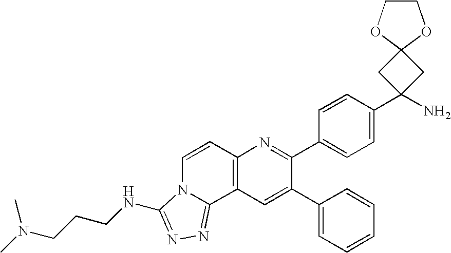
C12=C(C=C(C3=CC=CC=C3)C(C3=CC=C(C4(N)CC5(C4)OCCO5)C=C3)=N1)C1=NN=C(NCCCN(C)C)N1C=C2
